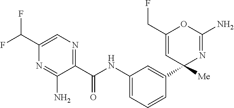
C1(C(NC2=CC=CC(C3([Me])N=C(N)OC(CF)=C3)=C2)=O)=NC=C(C(F)F)N=C1N
